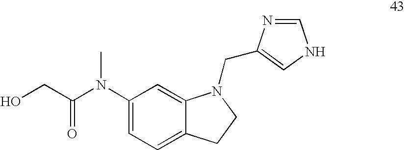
OCC(N(C1=CC=C2C(=C1)N(CC1=CNC=N1)CC2)C)=O
